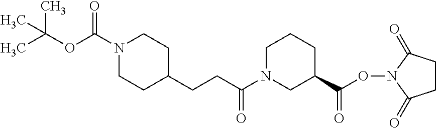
N1(C(OC(C)(C)C)=O)CCC(CCC(N2CC(C(=O)ON3C(=O)CCC3=O)CCC2)=O)CC1
